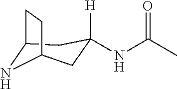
N1C2CC(NC(C)=O)([H])CC1CC2
